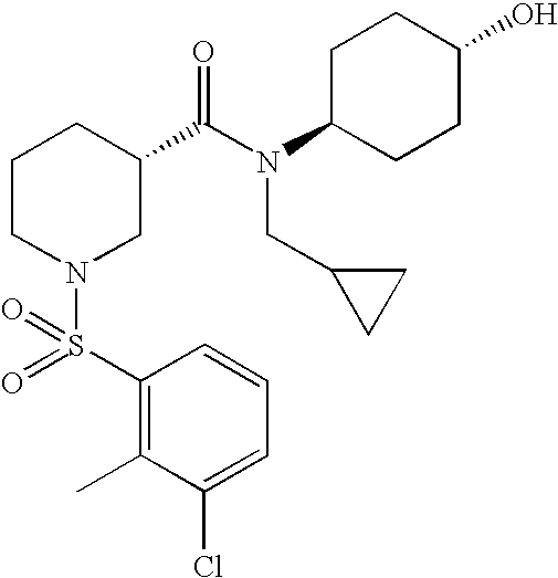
C1=CC(S(=O)(N2CC(C(N(C3CCC(O)CC3)CC3CC3)=O)CCC2)=O)=C(C)C(Cl)=C1
